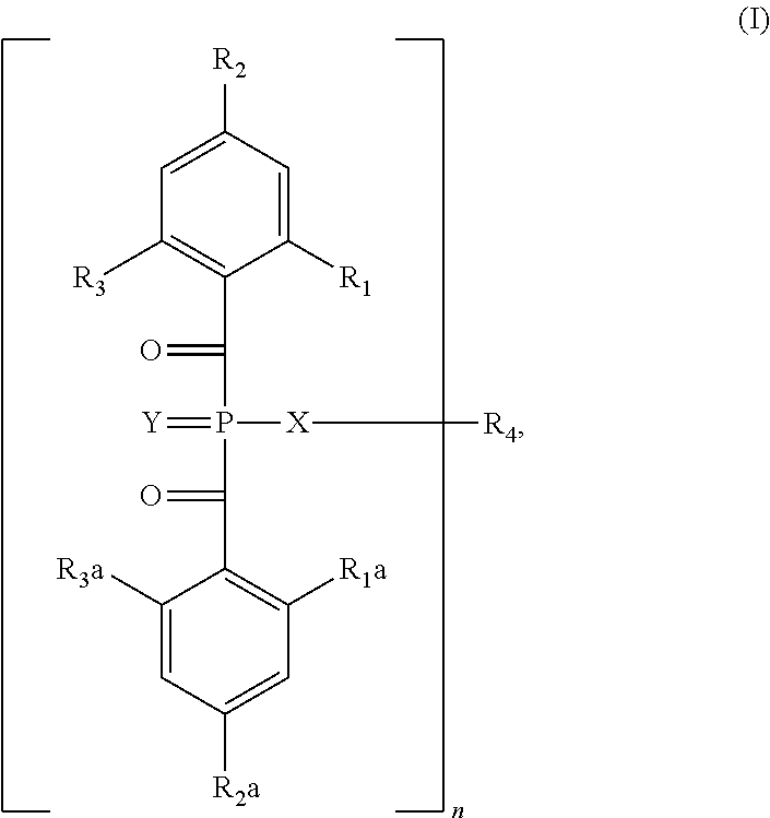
C1=C([R2])C=C([R1])C(C(=O)P(C(=O)C2=C([R1a])C=C([R2a])C=C2[R3a])(=[Y])[X][R4])=C1[R3]
